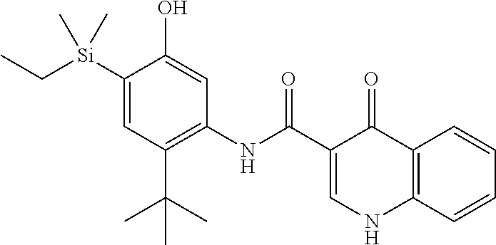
C([Si](C1=CC(C(C)(C)C)=C(NC(=O)C2=CNC3=C(C2=O)C=CC=C3)C=C1O)(C)C)C
